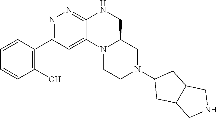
N1(C2CC3C(C2)CNC3)CC2N(CC1)C1=CC(C3=C(O)C=CC=C3)=NN=C1NC2
